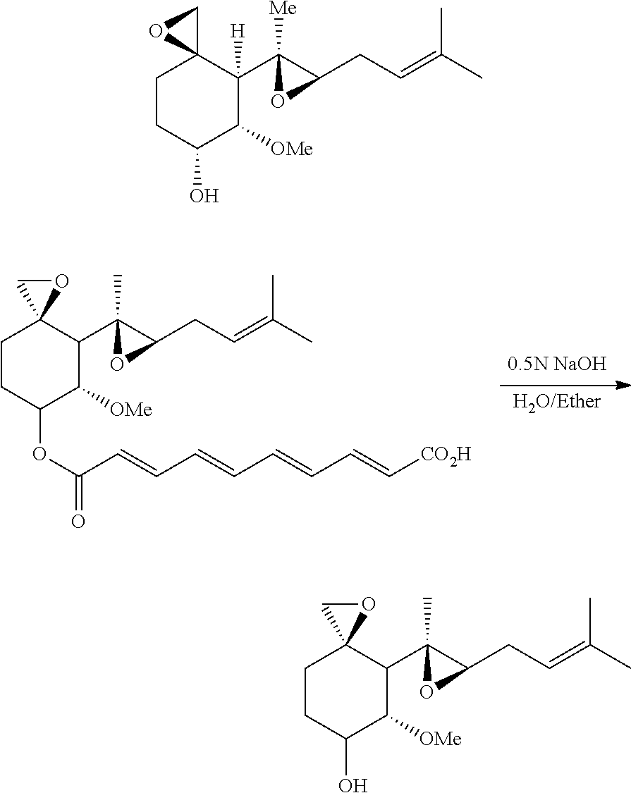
[H2O/Ether].C1CC(OC(C=CC=CC=CC=C[CO2H])=O)C([OMe])C(C2(C)C(CC=C(C)C)O2)C12OC2.C1CC(O)C([OMe])C(C2([Me])C(CC=C(C)C)O2)([H])C12CO2.C1CC(O)C([OMe])C(C2(C)C(CC=C(C)C)O2)C12OC2
